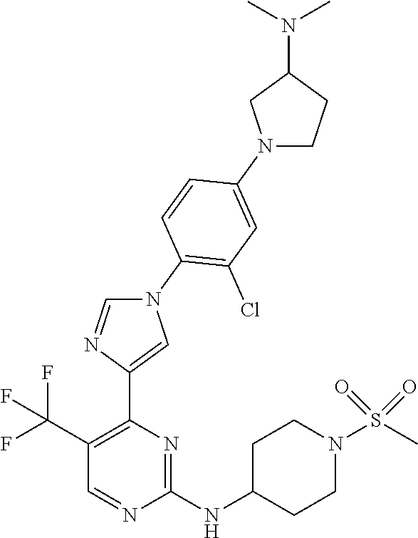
C1(NC2CCN(S(C)(=O)=O)CC2)=NC(C2=CN(C3=C(Cl)C=C(N4CCC(N(C)C)C4)C=C3)C=N2)=C(C(F)(F)F)C=N1
